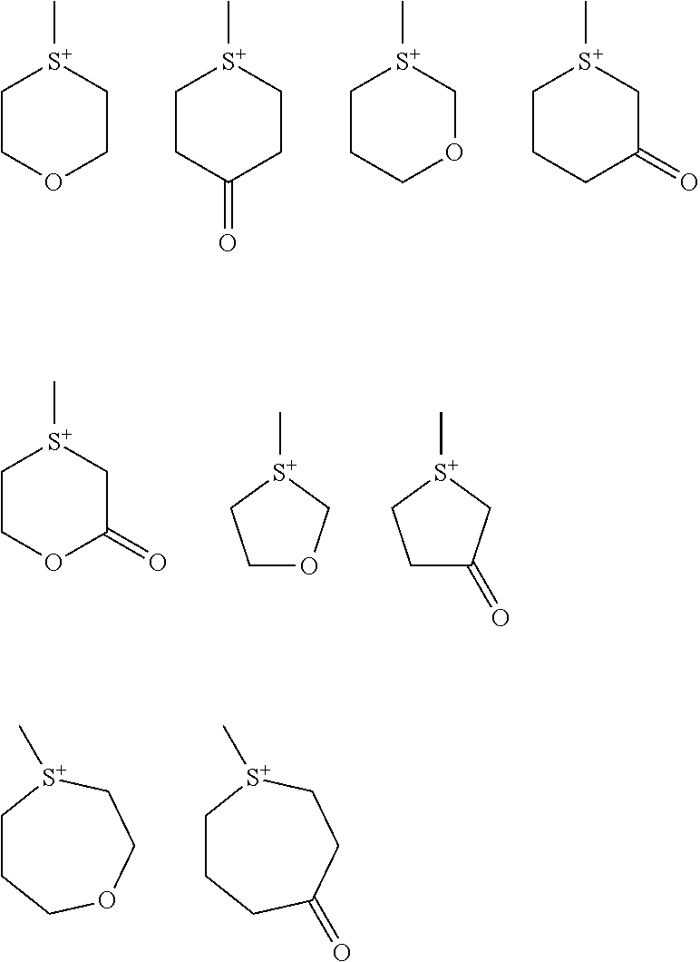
C1COCC[S+]1C.C1CC(=O)CC[S+]1C.C1CCOC[S+]1C.C1CCC(=O)C[S+]1C.C1COC(=O)C[S+]1C.C[S+]1COCC1.C[S+]1CC(=O)CC1.C1CCOCC[S+]1C.C1CCC(=O)CC[S+]1C
